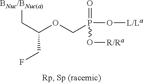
C(C(OCP(O[L/La])(=O)O[R/Ra])CF)[BNuc/BNuc(a)]
